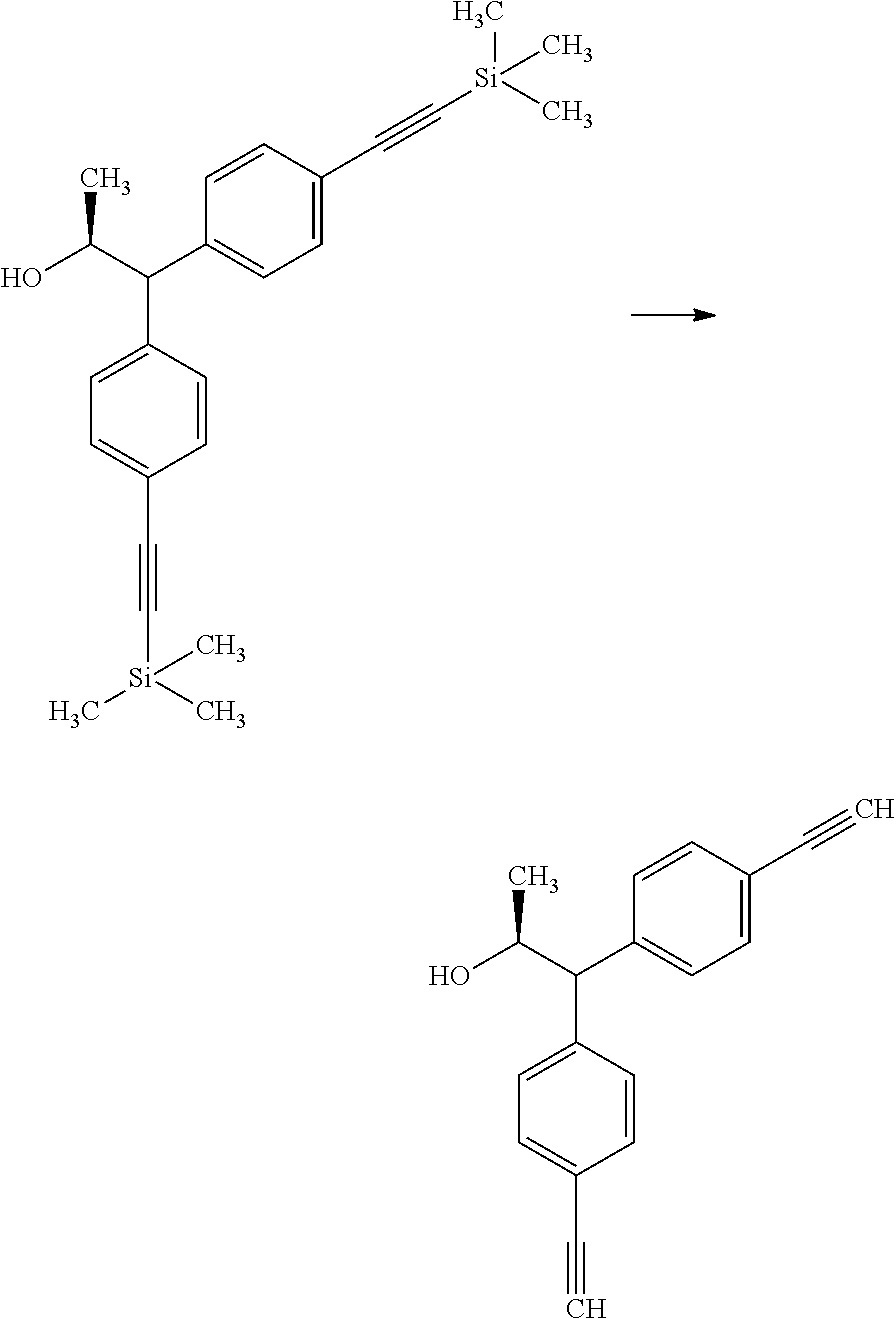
C1=C(C(C2=CC=C(C#C[Si](C)(C)C)C=C2)C(O)C)C=CC(C#C[Si](C)(C)C)=C1.C1=C(C(C2=CC=C(C#C)C=C2)C(O)C)C=CC(C#C)=C1
